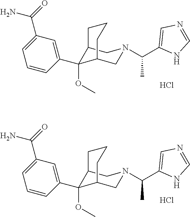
C1=CC(C2(OC)C3CN(C(C4=CN=CN4)C)CC2CCC3)=CC(C(N)=O)=C1.Cl.C1=CC(C2(OC)C3CN(C(C4=CN=CN4)C)CC2CCC3)=CC(C(N)=O)=C1.Cl
